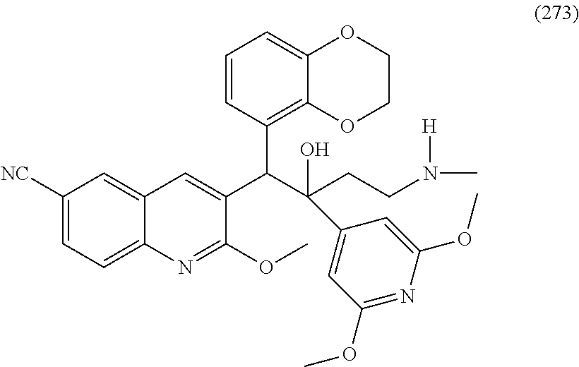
C1([NC])=CC=C2C(=C1)C=C(C(C(CCN([H])C)(O)C1=CC(OC)=NC(OC)=C1)C1=C3C(=CC=C1)OCCO3)C(OC)=N2
